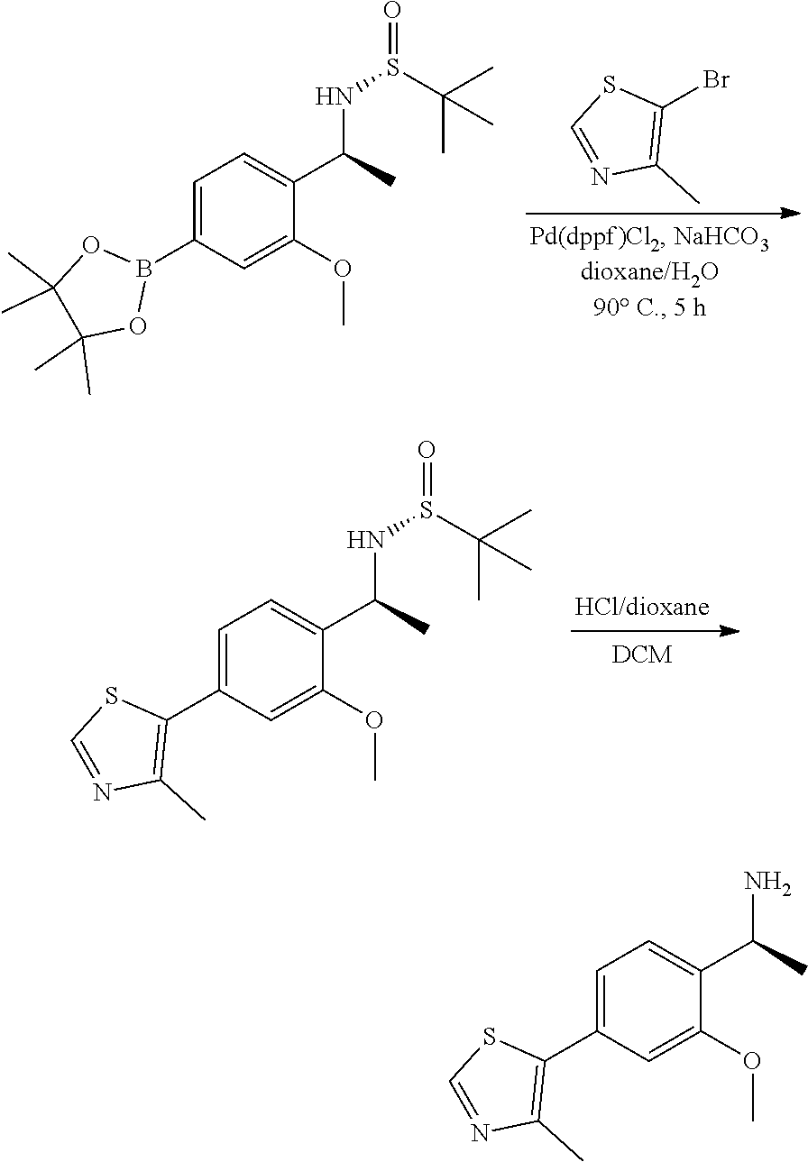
BrC1=C(C)N=CS1.C1=C(B2OC(C)(C)C(C)(C)O2)C=C(OC)C(C(NS(=O)C(C)(C)C)C)=C1.C1=C(C2=C(C)N=CS2)C=C(OC)C(C(NS(=O)C(C)(C)C)C)=C1.C1=C(C2=C(C)N=CS2)C=C(OC)C(C(N)C)=C1
